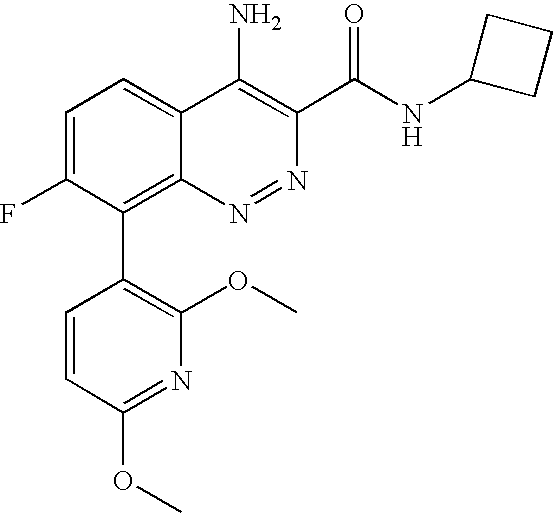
C1(C2=C3C(=CC=C2F)C(N)=C(C(NC2CCC2)=O)N=N3)=C(OC)N=C(OC)C=C1
